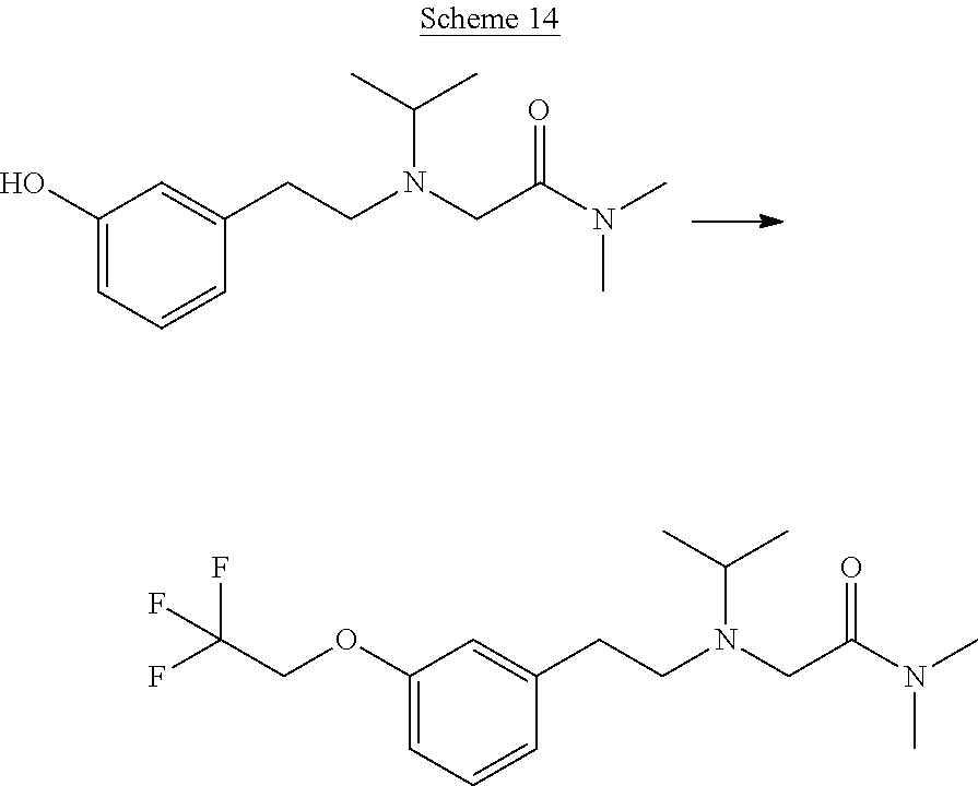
C1(O)=CC=CC(CCN(CC(N(C)C)=O)C(C)C)=C1.C1(OCC(F)(F)F)=CC=CC(CCN(CC(N(C)C)=O)C(C)C)=C1
